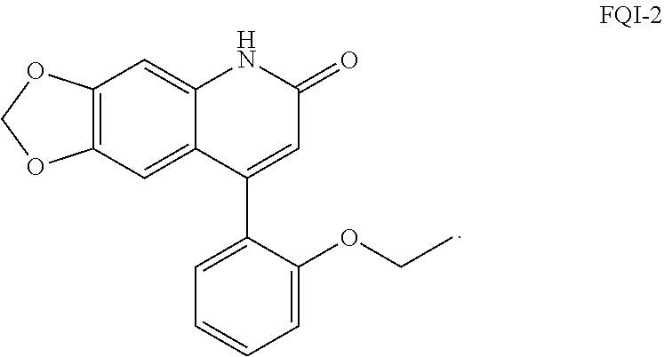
C12=C(C=C3C(=C1)NC(=O)C=C3C1=CC=CC=C1OCC)OCO2
